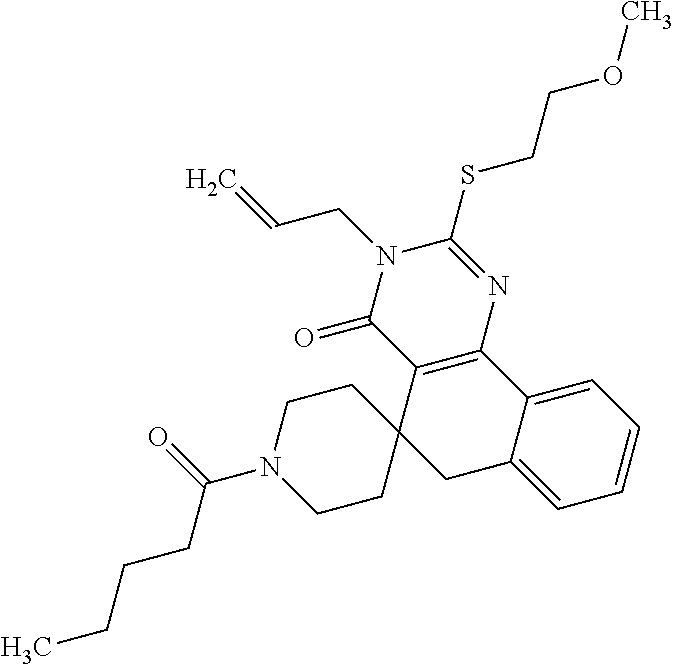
C1CN(C(=O)CCCC)CCC12CC1=CC=CC=C1C1=C2C(=O)N(CC=C)C(SCCOC)=N1
